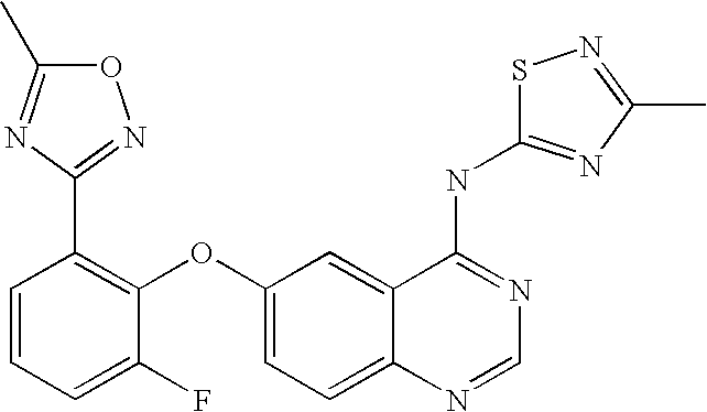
C1=CC=C(F)C(OC2=CC=C3C(=C2)C(NC2=NC(C)=NS2)=NC=N3)=C1C1=NOC(C)=N1
